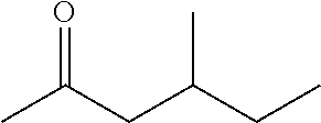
CC(CC(CC)C)=O
